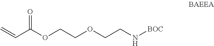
C(C(OCCOCCN[BOC])=O)=C
